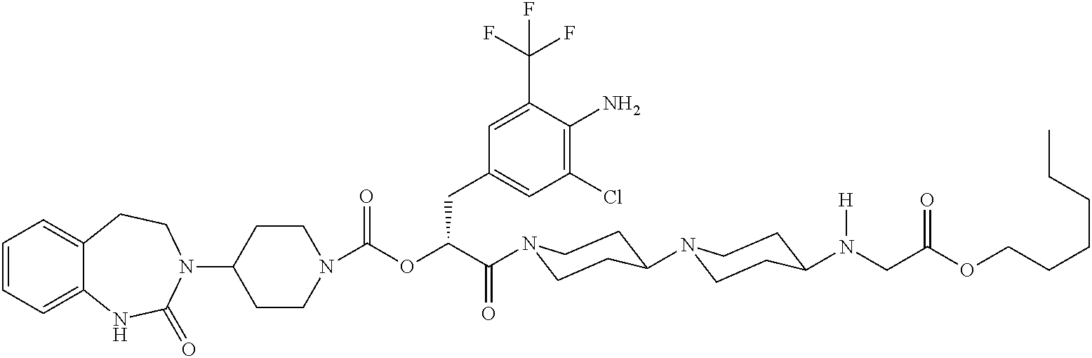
C1(N2CCC3=CC=CC=C3NC2=O)CCN(C(OC(C(=O)N2CCC(N3CCC(N(CC(OCCCCCC)=O)[H])CC3)CC2)CC2=CC(Cl)=C(N)C(C(F)(F)F)=C2)=O)CC1
